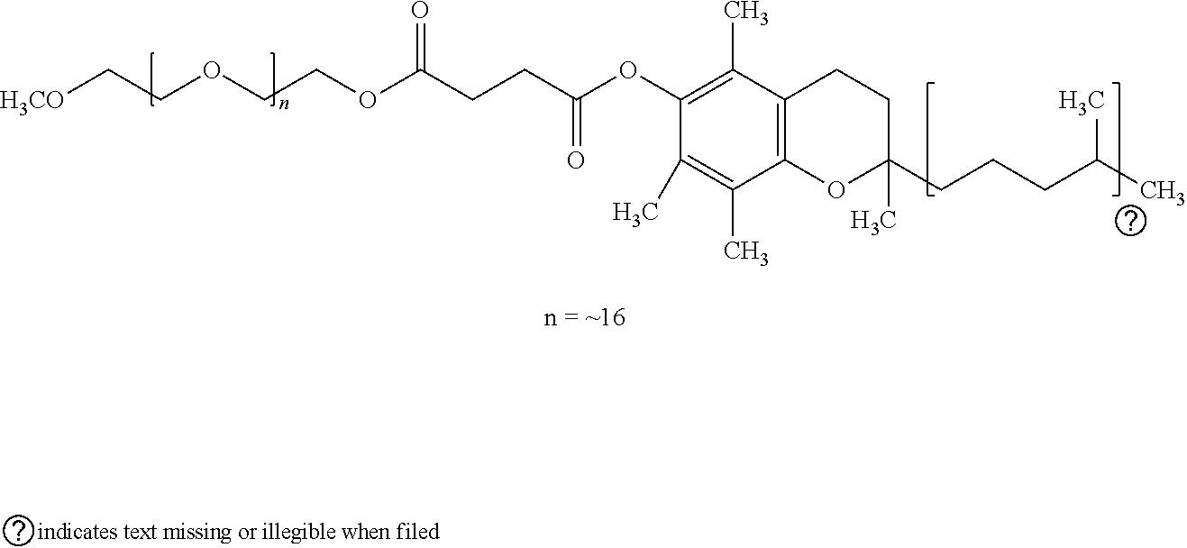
[H3CO]CCOCCOC(CCC(OC1=C(C)C2=C(C(C)=C1C)OC(C)(CCCC(C)C)CC2)=O)=O
